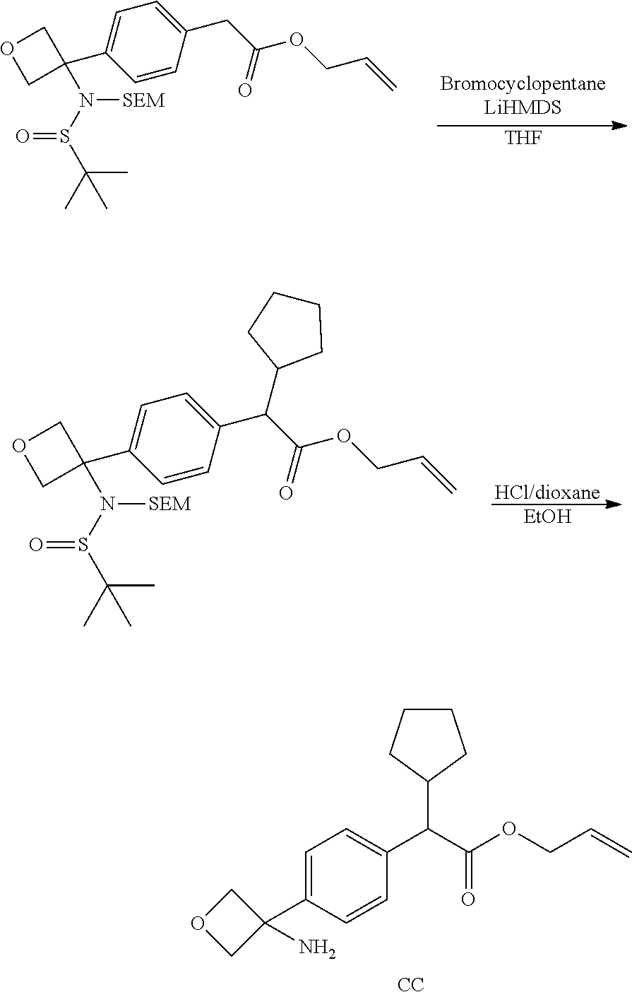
C1=C(C2(N)COC2)C=CC(C(C(OCC=C)=O)C2CCCC2)=C1.[CC].CC(S(N(C1(C2=CC=C(CC(OCC=C)=O)C=C2)COC1)[SEM])=O)(C)C.[THF].CC(S(N(C1(C2=CC=C(C(C(OCC=C)=O)C3CCCC3)C=C2)COC1)[SEM])=O)(C)C.[EtOH].[HCl/dioxane]
